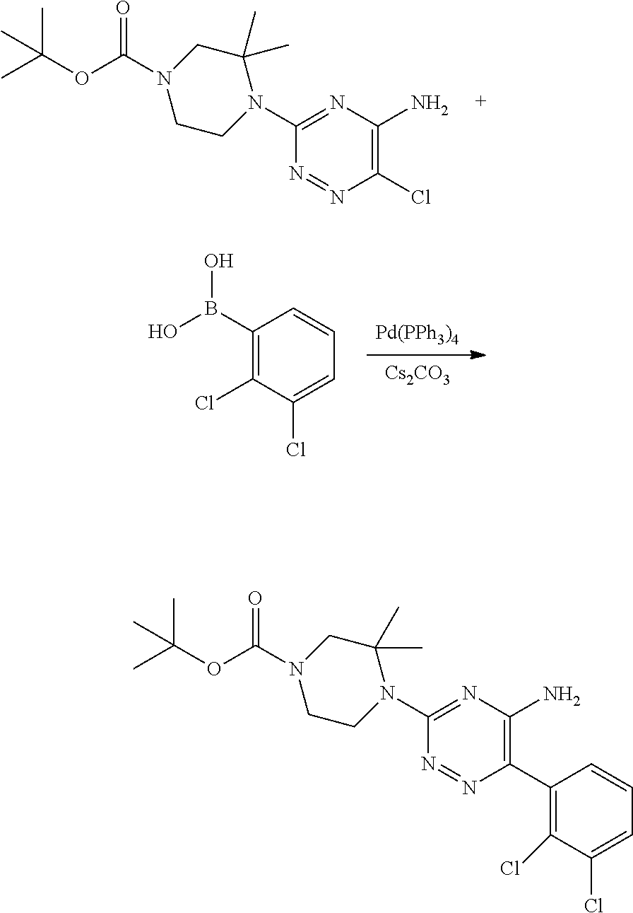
N1=NC(Cl)=C(N)N=C1N1C(C)(C)CN(C(OC(C)(C)C)=O)CC1.[Pd(PPh3)4].[Cs2CO3].C1(B(O)O)=C(Cl)C(Cl)=CC=C1.N1=NC(C2=C(Cl)C(Cl)=CC=C2)=C(N)N=C1N1C(C)(C)CN(C(OC(C)(C)C)=O)CC1
